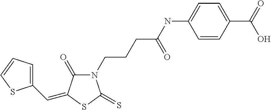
C1(C=C2C(=O)N(CCCC(NC3=CC=C(C(O)=O)C=C3)=O)C(=S)S2)=CC=CS1
